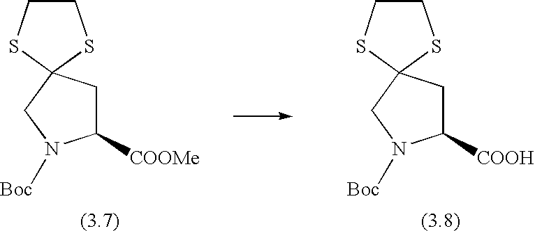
C1CSC2(S1)CC([COOH])N([Boc])C2.C1CSC2(S1)CC([COOMe])N([Boc])C2
